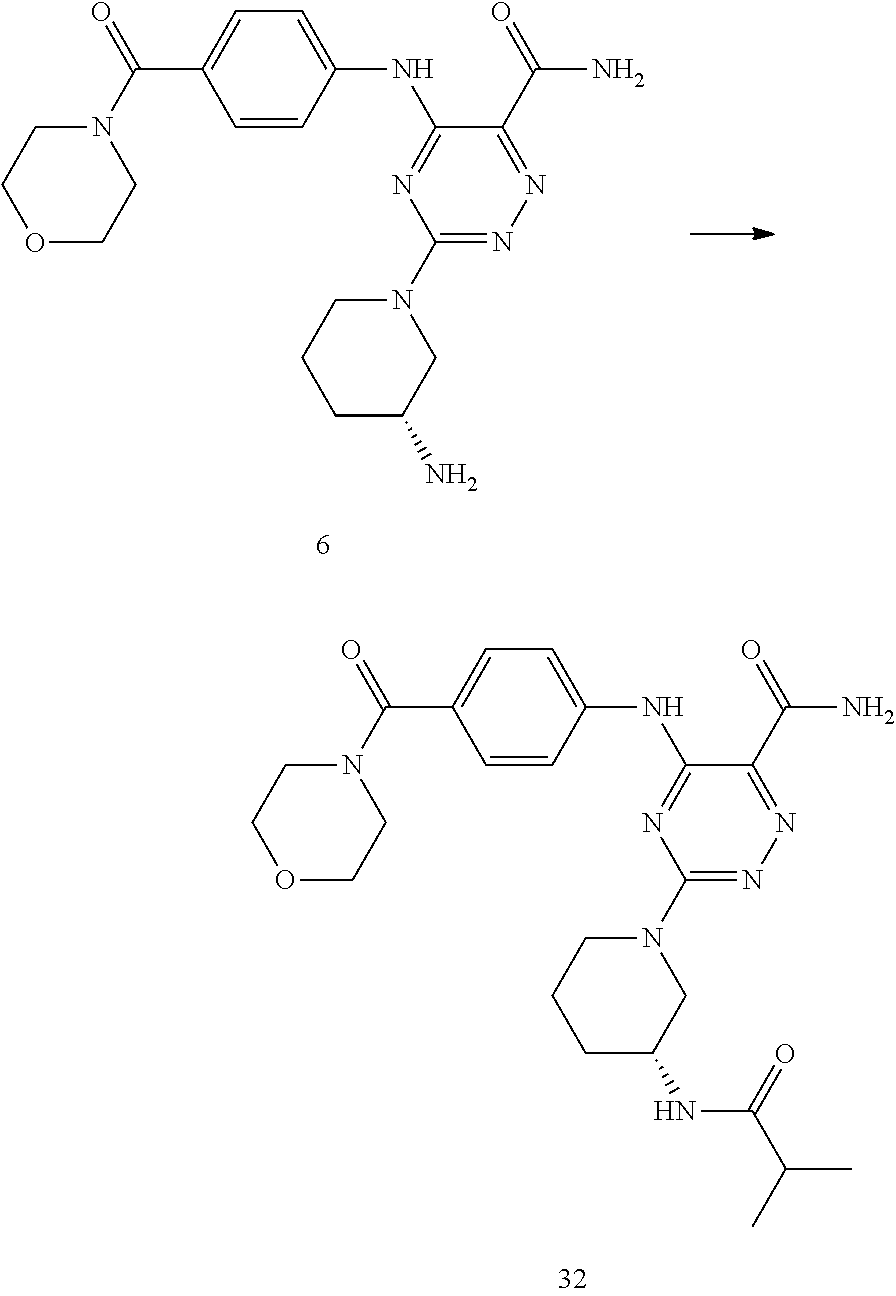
O1CCN(C(=O)C2=CC=C(NC3=NC(N4CCCC(N)C4)=NN=C3C(=O)N)C=C2)CC1.O1CCN(C(=O)C2=CC=C(NC3=NC(N4CCCC(NC(C(C)C)=O)C4)=NN=C3C(=O)N)C=C2)CC1
